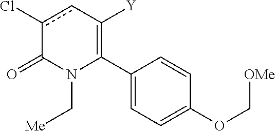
C1(C2=C([Y])cc(Cl)C(=O)N2C[Me])=CC=C(OC[OMe])C=C1
